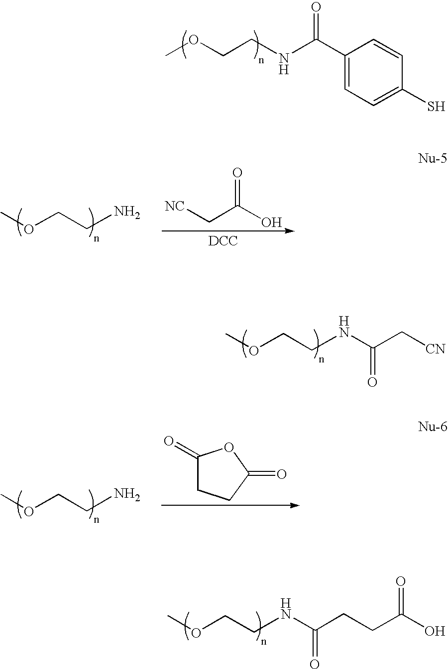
O(CCNC(C1=CC=C(S)C=C1)=O)C.COCCNC(C[CN])=O.COCCNC(CCC(=O)O)=O.COCCN.[NC]CC(O)=O.[DCC].COCCN.C1(=O)CCC(=O)O1
